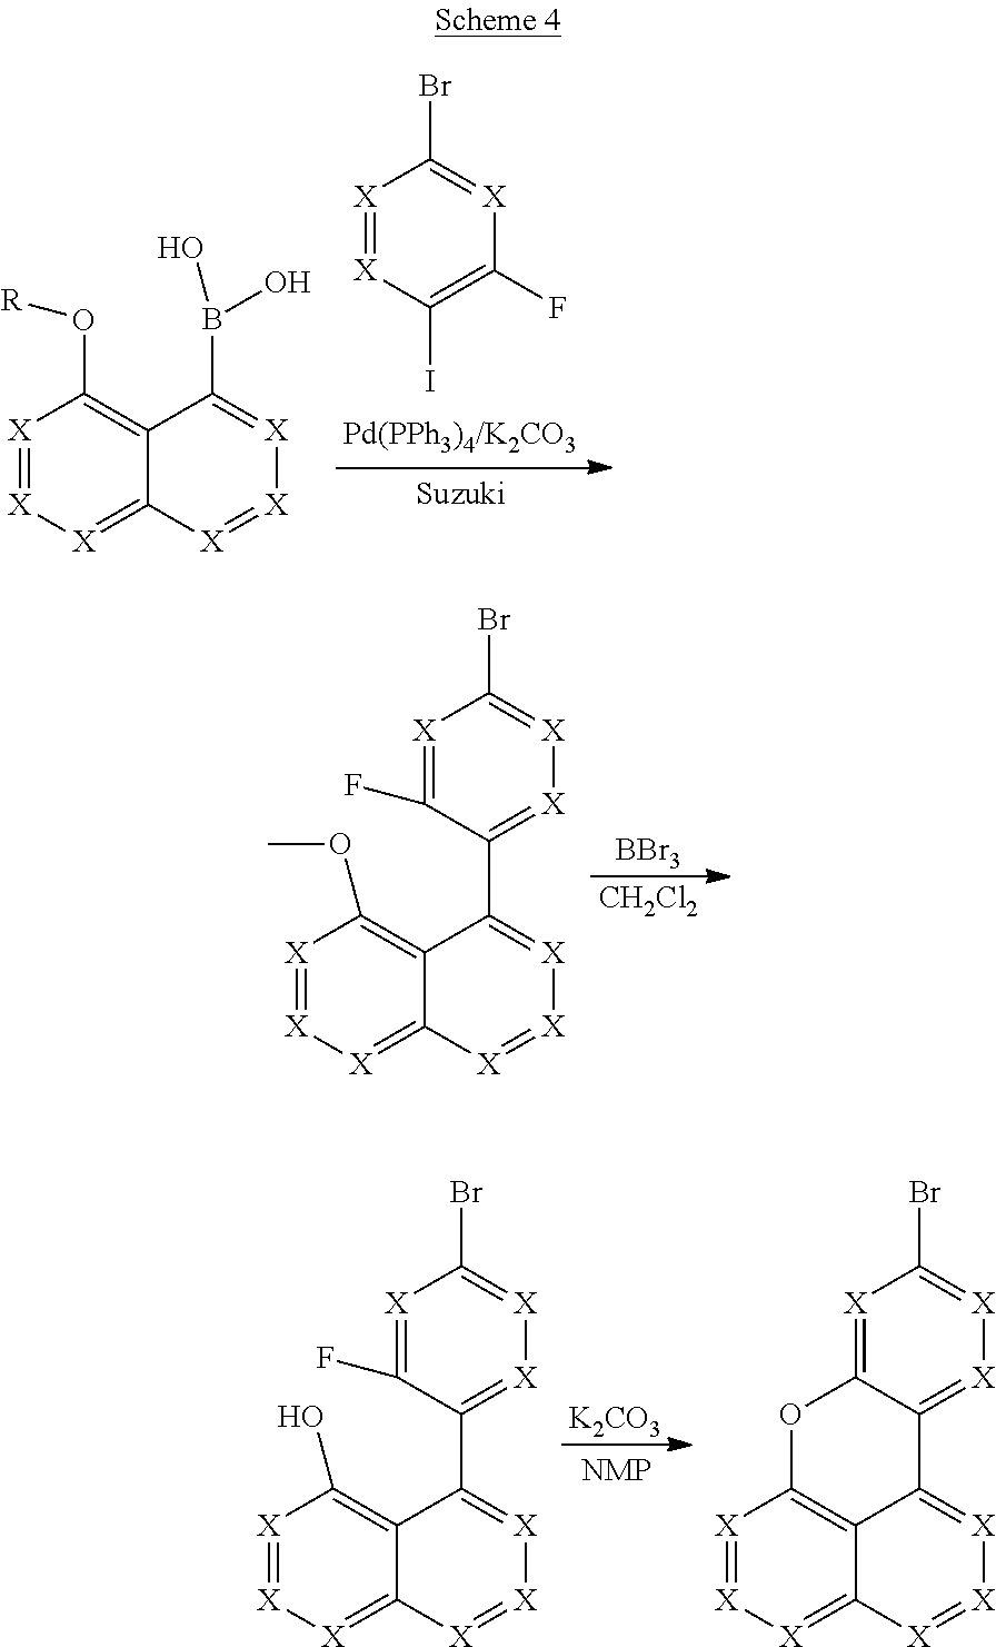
[X]1=[X][X]=C2C(=C1O[R])C(B(O)O)=[X][X]=[X]2.[X]1=[X]C(I)=C(F)[X]=C1Br.[X]1=[X][X]=C2C(=C1OC)C(C1=[X][X]=C(Br)[X]=C1F)=[X][X]=[X]2.[CH2Cl2].[BBr3].[X]1=[X][X]=C2C(=C1O)C(C1=[X][X]=C(Br)[X]=C1F)=[X][X]=[X]2.[K2CO3].[X]1=[X][X]=C2C3=C1OC1=[X]C(Br)=[X][X]=C1C3=[X][X]=[X]2
